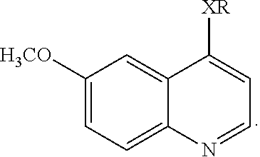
C1([H3CO])=CC=C2C(=C1)C([XR])=CC=N2
